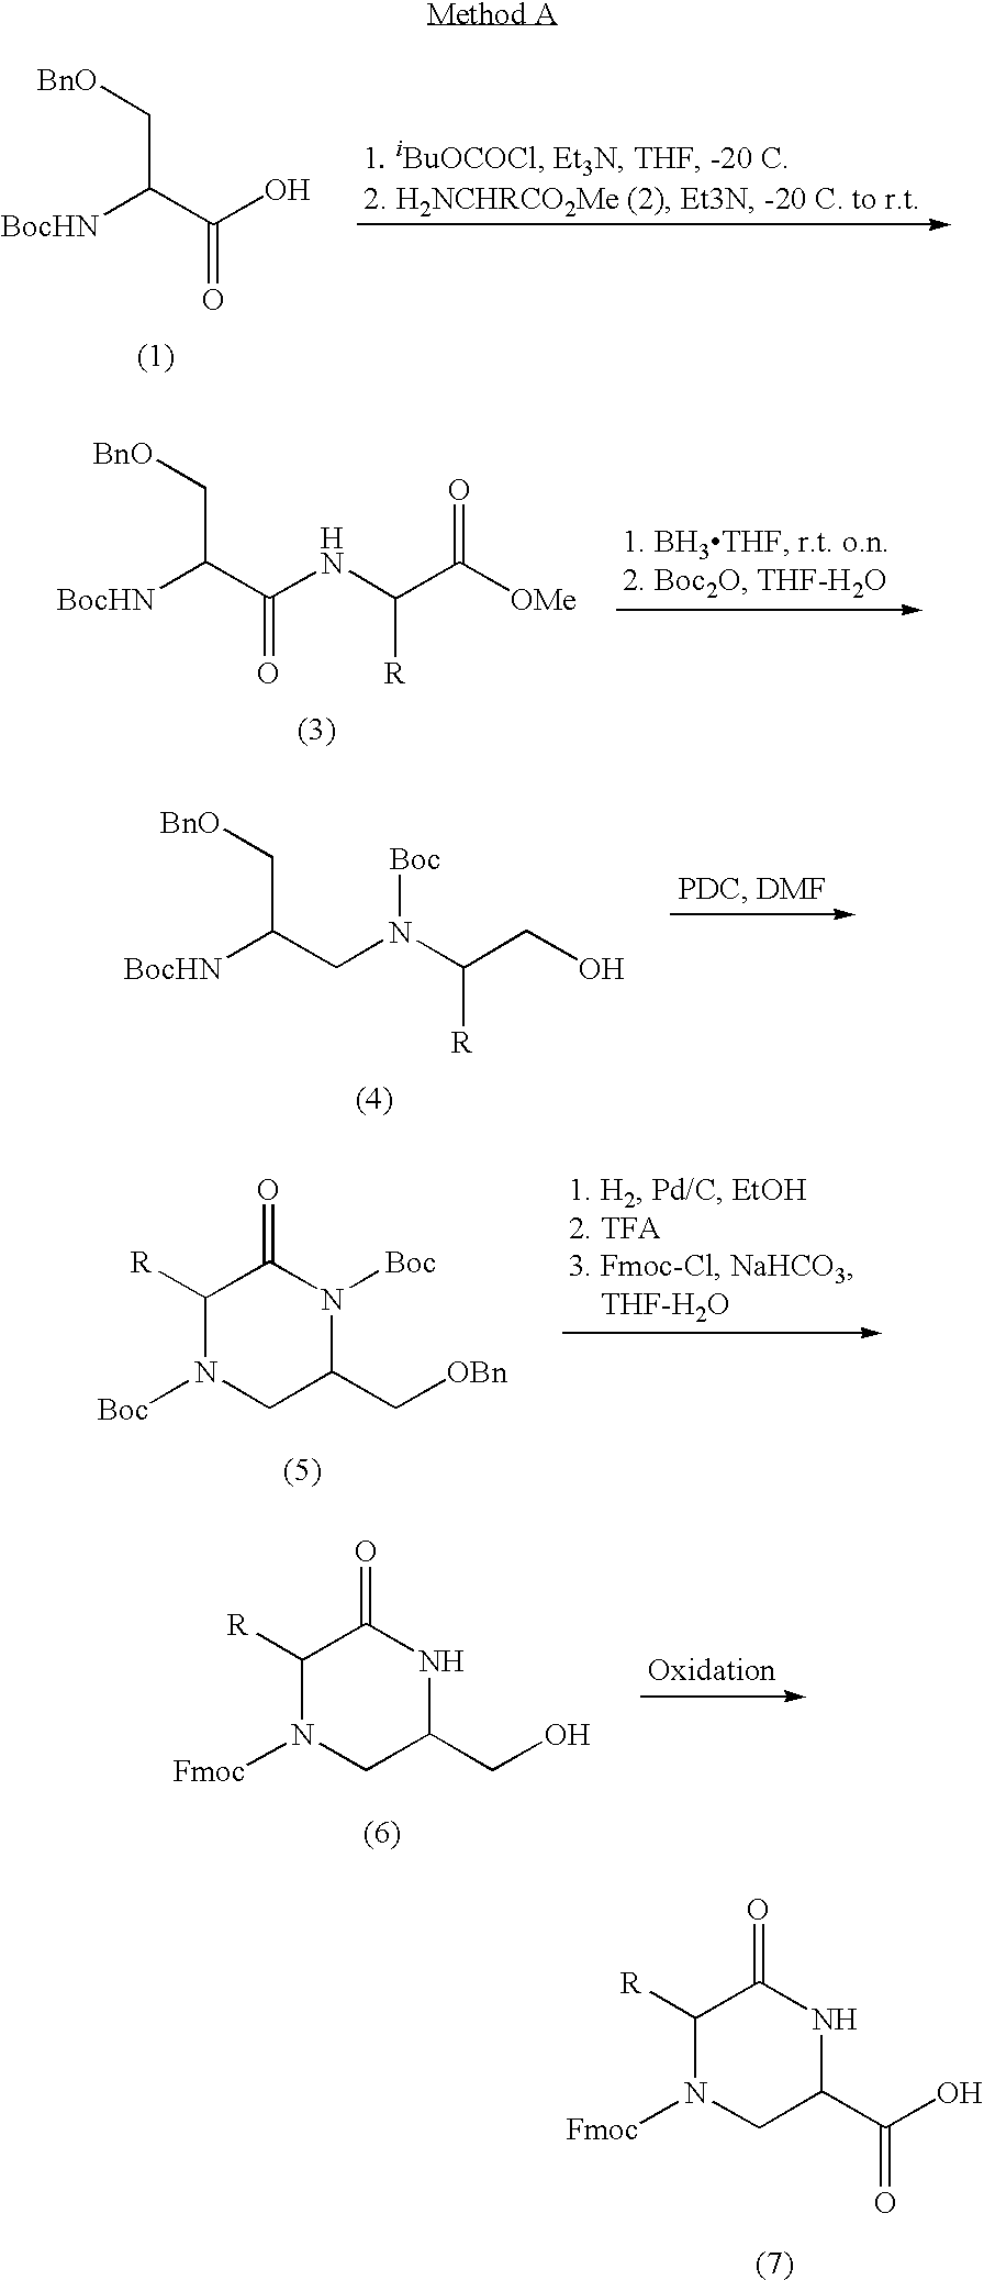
[BnO]CC(C(O)=O)[BocHN].[BnO]CC(C(NC([R])C([OMe])=O)=O)[BocHN].[BnO]CC(CN(C([R])CO)[Boc])[BocHN].[R]C1N([Boc])CC(C[OBn])N([Boc])C1=O.[R]C1N([Fmoc])CC(CO)NC1=O.[R]C1N([Fmoc])CC(C(O)=O)NC1=O
